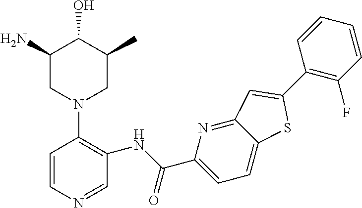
C1=CN=CC(NC(C2=CC=C3C(=N2)C=C(C2=C(F)C=CC=C2)S3)=O)=C1N1CC(C)C(O)C(N)C1
